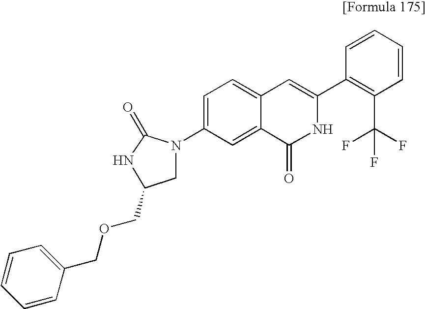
C1=C(N2CC(COCC3=CC=CC=C3)NC2=O)C=C2C(=C1)C=C(C1=C(C(F)(F)F)C=CC=C1)NC2=O
